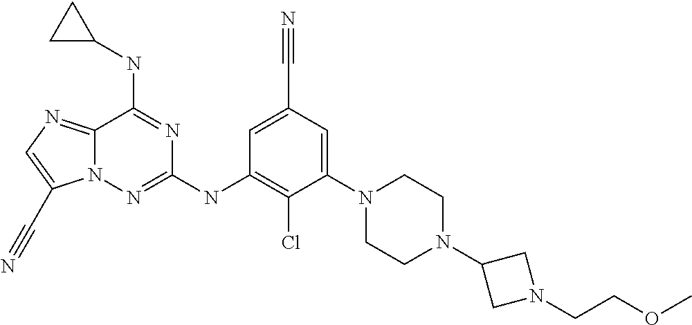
C12=NC=C(C#N)N1N=C(NC1=C(Cl)C(N3CCN(C4CN(CCOC)C4)CC3)=CC(C#N)=C1)N=C2NC1CC1
